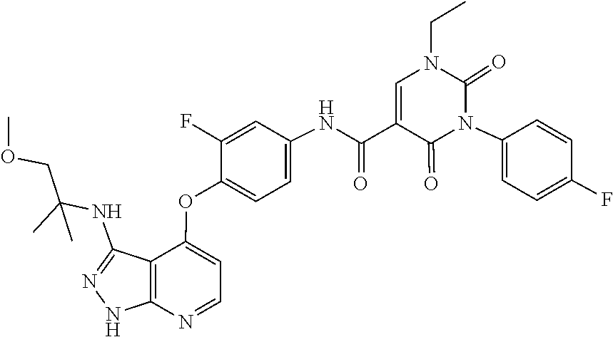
CCN1C=C(C(=O)NC2=CC=C(OC3=CC=NC4=C3C(NC(C)(C)COC)=NN4)C(F)=C2)C(=O)N(C2=CC=C(F)C=C2)C1=O
